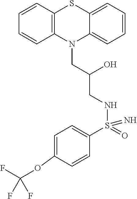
C12=CC=CC=C1SC1=C(N2CC(CNS(C2=CC=C(OC(F)(F)F)C=C2)(=N)=O)O)C=CC=C1
